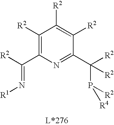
C1([R2])=C(C([R2])=N[R1])N=C(C([R2])(P([R2])[R4])[R2])C([R2])=C1[R2]
